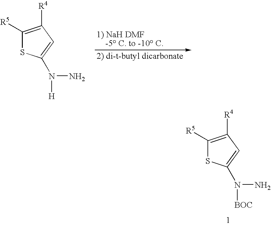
C1([R5])=C([R4])C=C(N([H])N)S1.C1([R5])=C([R4])C=C(N([BOC])N)S1
